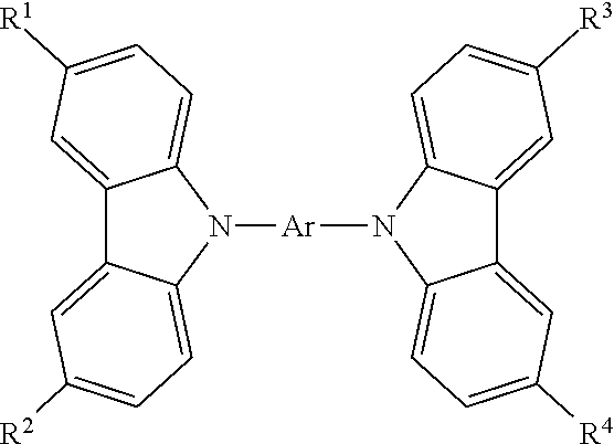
N1([Ar]N2C3=CC=C([R4])C=C3C3=CC([R3])=CC=C23)C2=CC=C([R1])C=C2C2=CC([R2])=CC=C12
